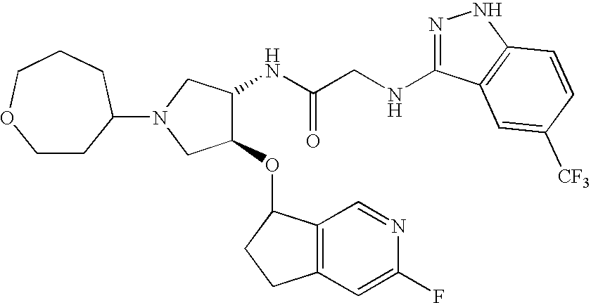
N(CC(NC1C(OC2C3=C(C=C(F)N=C3)CC2)CN(C2CCOCCC2)C1)=O)C1=NNC2=C1C=C([CF3])C=C2
